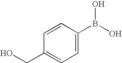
C1(B(O)O)=CC=C(CO)C=C1
